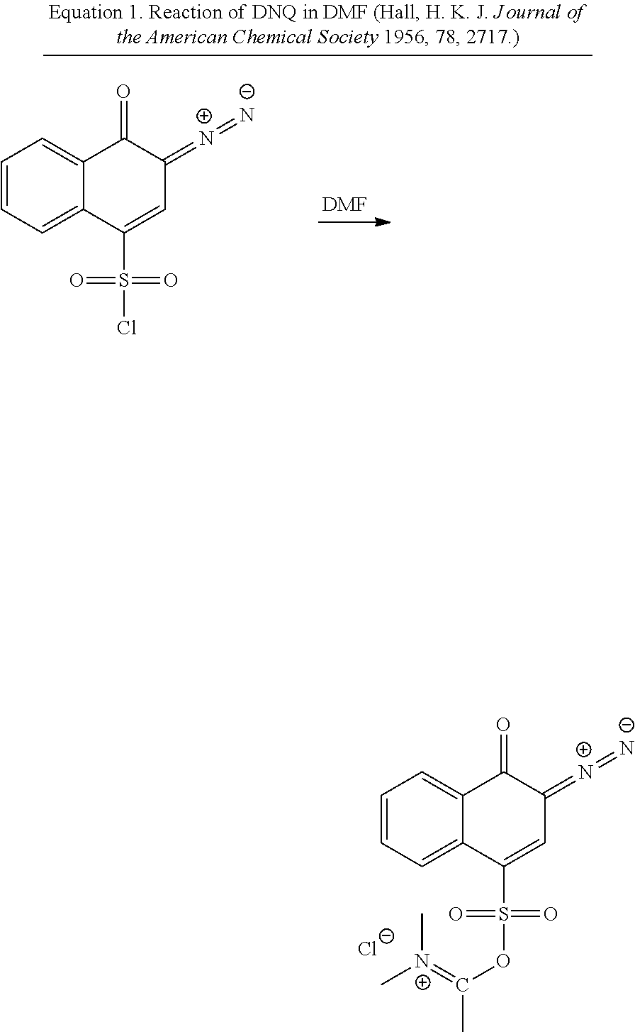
C1=CC=C2C(=C1)C(=O)C(=[N+]=[N-])C=C2S(OC(=[N+](C)C)C)(=O)=O.[Cl-].C1=CC=C2C(=C1)C(=O)C(=[N+]=[N-])C=C2S(Cl)(=O)=O.[DMF]
